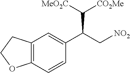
C12=C(C=CC(C(C[NO2])C([CO2Me])[MeO2C])=C1)OCC2
